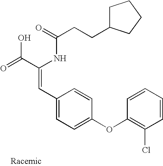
C(=O)(NC(C(=O)O)=CC1=CC=C(OC2=C(Cl)C=CC=C2)C=C1)CCC1CCCC1
